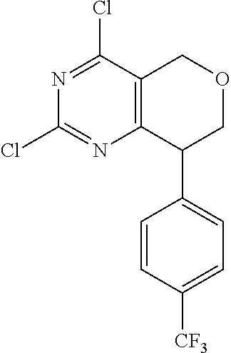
C12=C(C(Cl)=NC(Cl)=N1)COCC2C1=CC=C([CF3])C=C1
